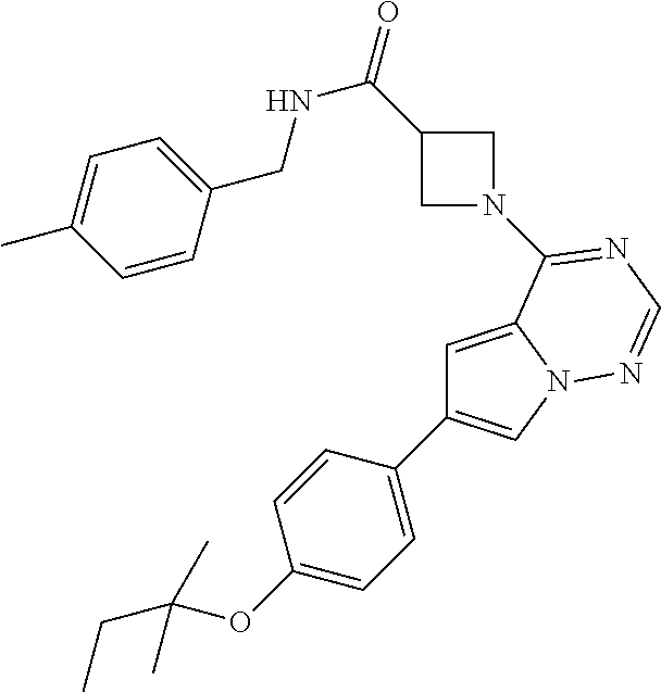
C1C(C(=O)NCC2=CC=C(C)C=C2)CN1C1=NC=NN2C=C(C3=CC=C(OC(CC)(C)C)C=C3)C=C21
